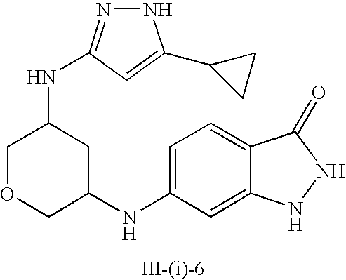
C1=C(NC2CC(NC3=NNC(C4CC4)=C3)COC2)C=C2C(=C1)C(=O)NN2
